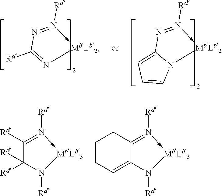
C12=CC=CN1[MbLb2]-N([Rd])=N2.C1([Rd])=N[MbLb2]-N([Rd])=N1.C1([Rd])=N([Rd])->[MbLb3]N([Rd])C1([Rd])[Rd].C12=N([Rd])->[MbLb3]N([Rd])C1=CCCC2
